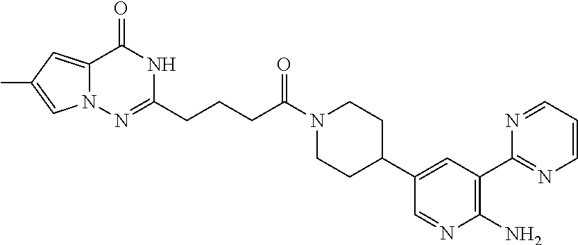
C12=CC(C)=CN1N=C(CCCC(N1CCC(C3=CC(C4=NC=CC=N4)=C(N)N=C3)CC1)=O)NC2=O
